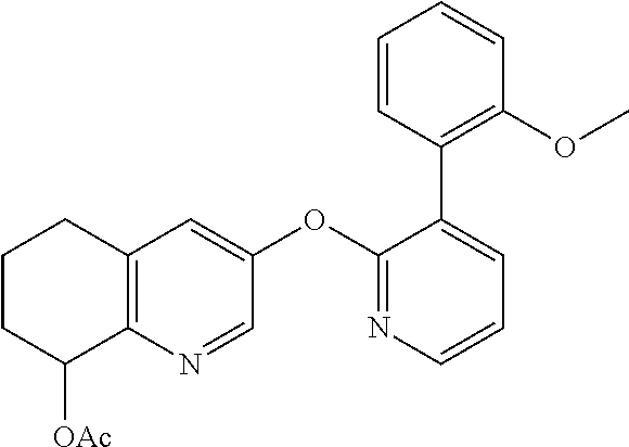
C12=C(N=CC(OC3=NC=CC=C3C3=C(OC)C=CC=C3)=C1)C([OAc])CCC2
